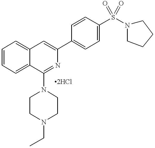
C1=CC=C2C(=C1)C=C(C1=CC=C(S(=O)(=O)N3CCCC3)C=C1)N=C2N1CCN(CC)CC1
